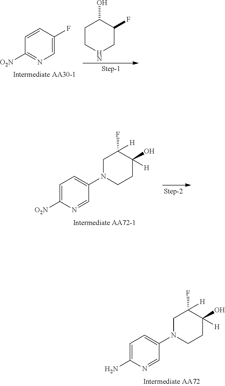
C1([O2N])=NC=C(F)C=C1.C1CNCC(F)C1O.C1([O2N])=CC=C(N2CC(F)([H])C(O)([H])CC2)C=N1.C1(N)=CC=C(N2CC(F)([H])C(O)([H])CC2)C=N1
